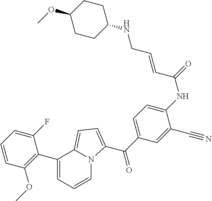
C1(C2=C(OC)C=CC=C2F)=CC=CN2C1=CC=C2C(C1=CC=C(NC(=O)C=CCNC2CCC(OC)CC2)C(C#N)=C1)=O
